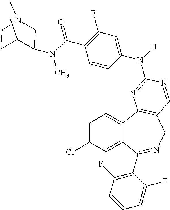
C1=C(Cl)C=C2C(=C1)C1=C(CN=C2C2=C(F)C=CC=C2F)C=NC(N(C2=CC(F)=C(C(N(C)C3CN4CCC3CC4)=O)C=C2)[H])=N1
